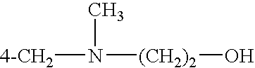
[4-CH2]N([(CH2)2]O)C
